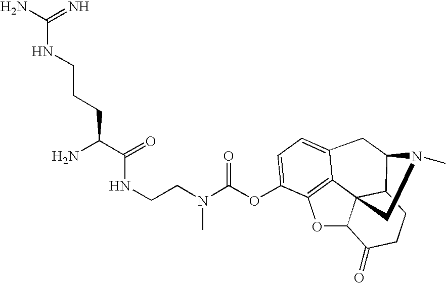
C(N(C(OC1=CC=C2C3=C1OC1C34C(C(C2)N(C)C4)CCC1=O)=O)C)CNC(=O)C(N)CCCNC(=N)N
